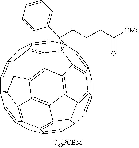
C1=C2CC3=CC45C=C6CC7=CC8=C9C%10=C%11C(=C8)CC8=CC1=C1C(=C8%11)C8=C%10C%10=C%11C(=C6C7=C9%10)C4(C4=C3C2=C1C8=C%114)C5(CCCC([OMe])=O)C1=CC=CC=C1
